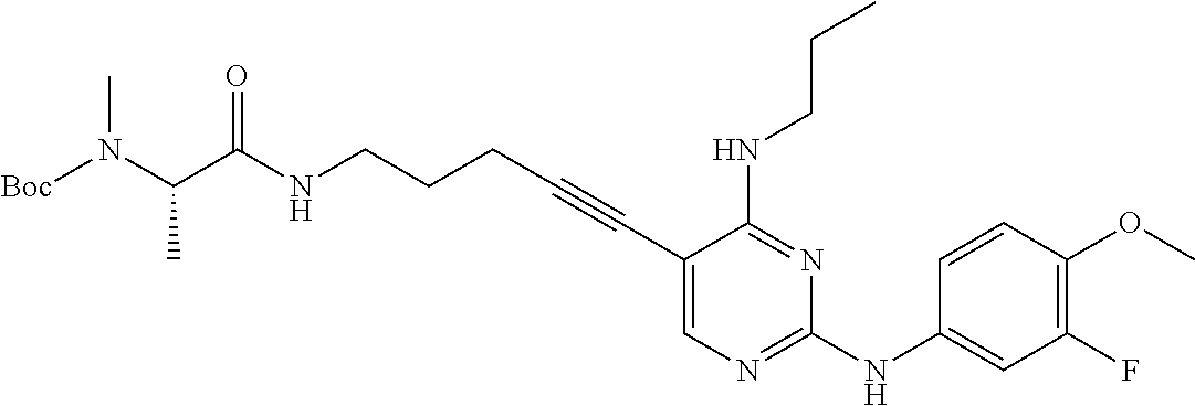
N(CCCC#CC1=CN=C(NC2=CC(F)=C(OC)C=C2)N=C1NCCC)C(C(N([Boc])C)C)=O
